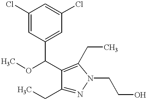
C1(CC)=NN(CCO)C(CC)=C1C(C1=CC(Cl)=CC(Cl)=C1)OC
